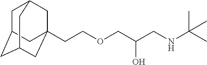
C1C2CC3CC(CCOCC(CNC(C)(C)C)O)(CC1C3)C2
